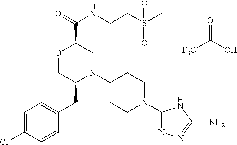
[F3C]C(O)=O.C(C1OCC(CC2=CC=C(Cl)C=C2)N(C2CCN(C3=NN=C(N)N3)CC2)C1)(NCCS(C)(=O)=O)=O
